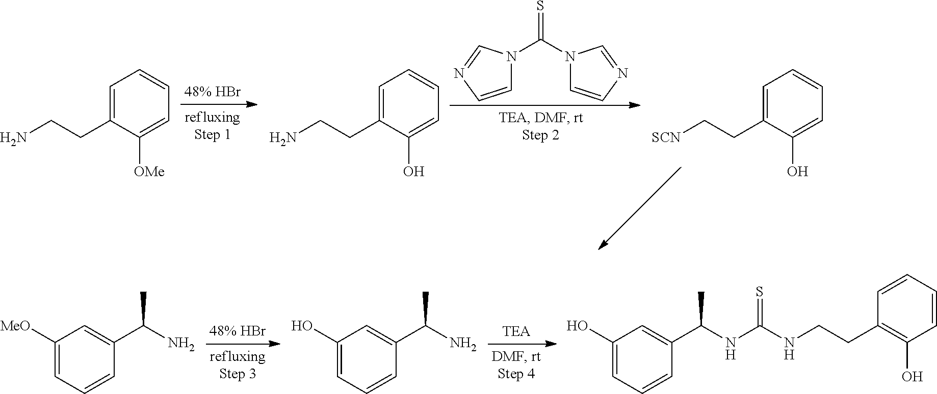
C1=CN=CN1C(N1C=CN=C1)=S.C1=C(CCN)C([OMe])=CC=C1.C1=C(CCN)C(O)=CC=C1.C1=C(CC[SCN])C(O)=CC=C1.C1([MeO])=CC=CC(C(C)N)=C1.C1(O)=CC=CC(C(C)N)=C1.C1(O)=CC=CC(C(C)NC(NCCC2=C(O)C=CC=C2)=S)=C1
